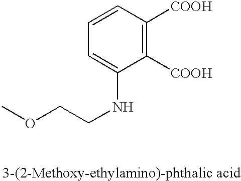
C1=CC=C(NCCOC)C([COOH])=C1[COOH]
